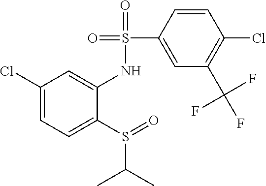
C1(Cl)=CC=C(S(=O)C(C)C)C(NS(C2=CC(C(F)(F)F)=C(Cl)C=C2)(=O)=O)=C1
